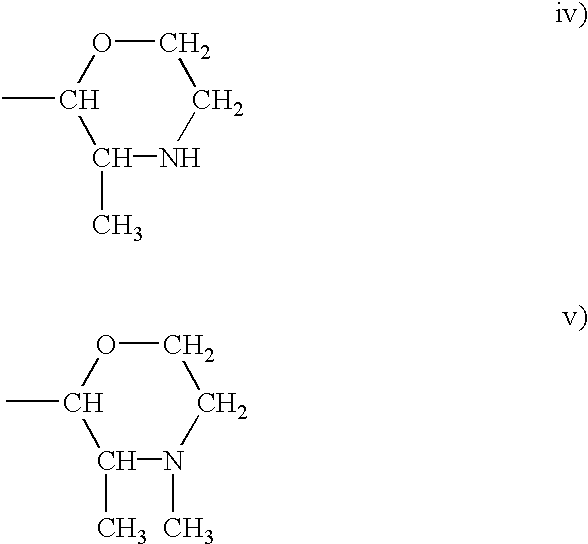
O1C(C)C(C)NCC1.O1C(C)C(C)N(C)CC1
